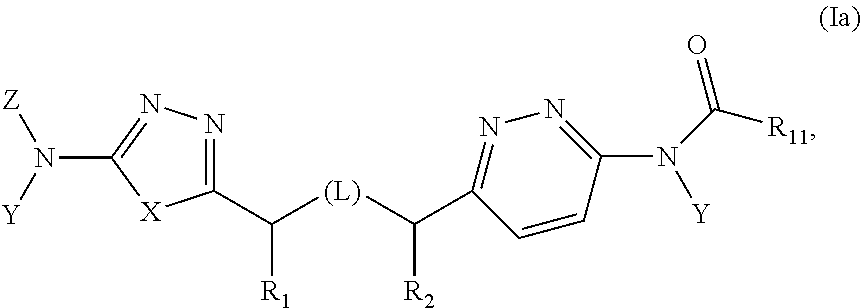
[Z]N([Y])C1=NN=C(C([(L)]C(C2=NN=C(N(C(=O)[R11])[Y])C=C2)[R2])[R1])[X]1
